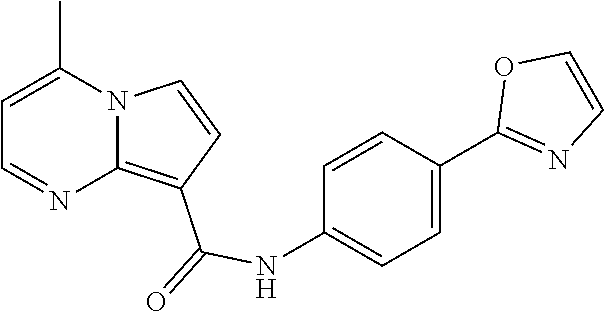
N12C(=C(C(=O)NC3=CC=C(C4=NC=CO4)C=C3)C=C1)N=CC=C2C
